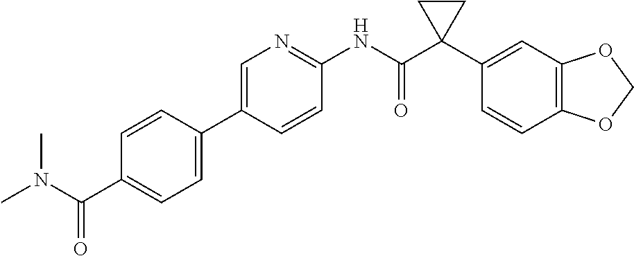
C1=C(C2=CC=C(C(N(C)C)=O)C=C2)C=CC(NC(C2(C3=CC4=C(C=C3)OCO4)CC2)=O)=N1
